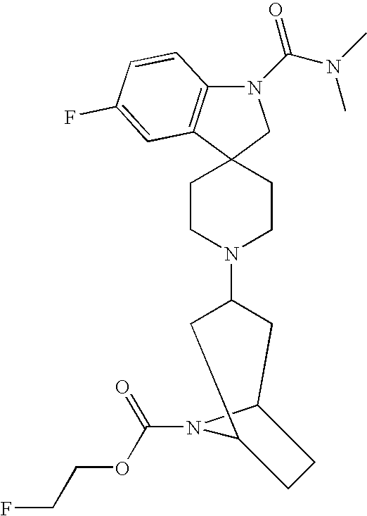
N1(C(N(C)C)=O)C2=C(C3(C1)CCN(C1CC4N(C(OCCF)=O)C(C1)CC4)CC3)C=C(F)C=C2
